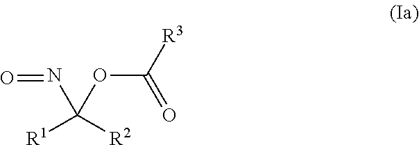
C([R3])(=O)OC(N=O)([R1])[R2]
